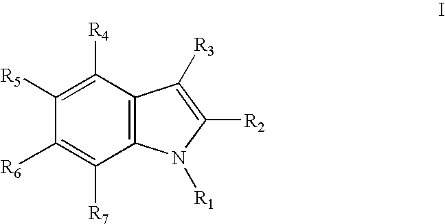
C12=C(N([R1])C([R2])=C1[R3])C([R7])=C([R6])C([R5])=C2[R4]
